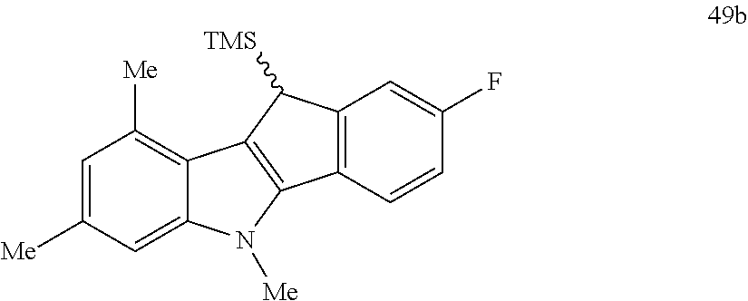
C1=C([Me])C=C2C(=C1[Me])C1=C(N2[Me])C2=C(C1[TMS])C=C(F)C=C2
